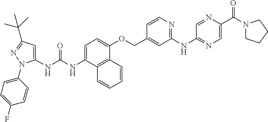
C1=C(NC(NC2=CC(C(C)(C)C)=NN2C2=CC=C(F)C=C2)=O)C2=C(C(OCC3=CC(NC4=NC=C(C(N5CCCC5)=O)N=C4)=NC=C3)=C1)C=CC=C2
